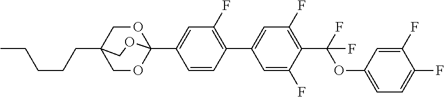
C(C12COC(C3=CC(F)=C(C4=CC(F)=C(C(OC5=CC=C(F)C(F)=C5)(F)F)C(F)=C4)C=C3)(OC1)OC2)CCCC
